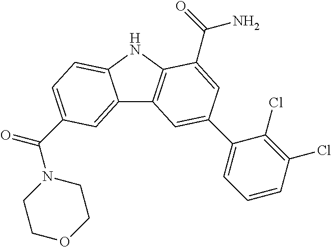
C12=CC(C(=O)N3CCOCC3)=CC=C1NC1=C2C=C(C2=CC=CC(Cl)=C2Cl)C=C1C(N)=O
